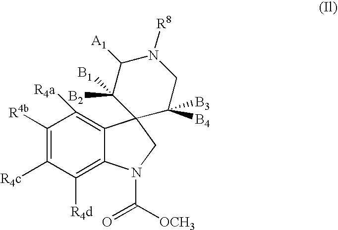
C1([R4d])=C2C(=C([R4a])C([R4b])=C1[R4c])C1(CN2C([OCH3])=O)C([B4])([B3])CN([R8])C([A1])C1([B2])[B1]
